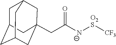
C(C(=O)[N-][O2S][CF3])C12CC3CC(CC(C1)C3)C2
